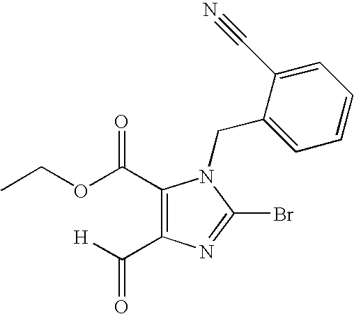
C1(C(OCC)=O)=C(C([H])=O)N=C(Br)N1CC1=CC=CC=C1C#N
